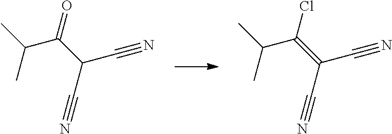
CC(C(C(C#N)C#N)=O)C.CC(C(=C(C#N)C#N)Cl)C
